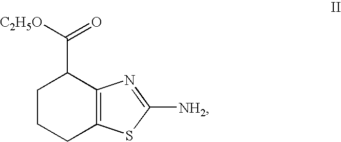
C1CCC2=C(C1C([C2H5O])=O)N=C([NH2])S2
